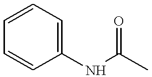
C1=CC=C(NC(C)=O)C=C1
